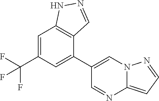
C1=C(C(F)(F)F)C=C(C2=CN3C(=CC=N3)N=C2)C2=C1NN=C2
